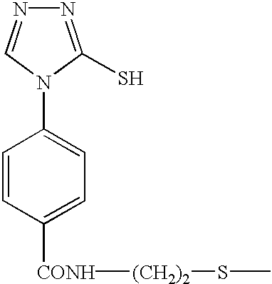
N1=C(S)N(C2=CC=C([CONH][(CH2)2]SC)C=C2)C=N1
